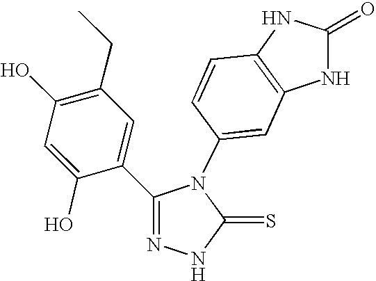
C1(O)=C(CC)C=C(C2=NNC(=S)N2C2=CC3=C(C=C2)NC(=O)N3)C(O)=C1
